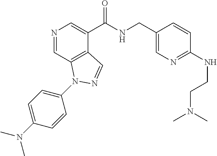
N1=CC2=C(C(C(NCC3=CN=C(NCCN(C)C)C=C3)=O)=C1)C=NN2C1=CC=C(N(C)C)C=C1
